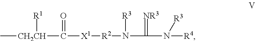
C([X1][R2]N(C(N([R3])[R4])=[NR3])[R3])([CH2CH](C)[R1])=O
